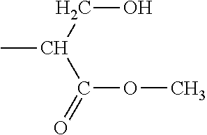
C(O)C(C(OC)=O)C
